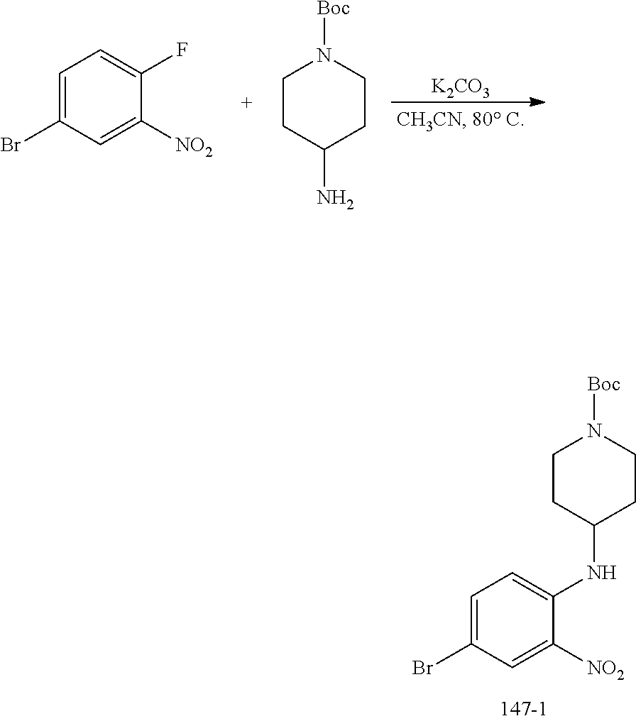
C1CC(NC2=CC=C(Br)C=C2[NO2])CCN1[Boc].C1=C(Br)C=C([NO2])C(F)=C1.C1CC(N)CCN1[Boc].[K2CO3]
